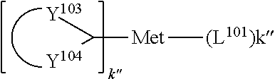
[Y103]C([Y104])[Met][(L101)k]
